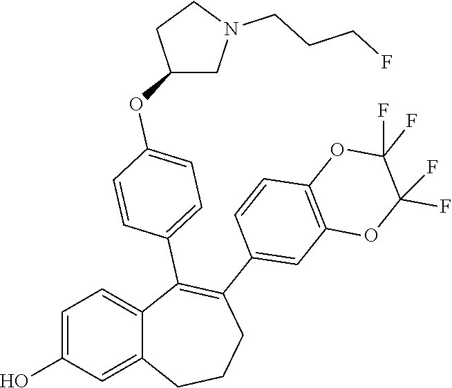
C1=C(O)C=C2C(=C1)C(C1=CC=C(OC3CN(CCCF)CC3)C=C1)=C(C1=CC3=C(C=C1)OC(F)(F)C(F)(F)O3)CCC2
